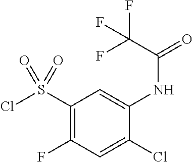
ClS(C1=C(F)C=C(Cl)C(NC(=O)C(F)(F)F)=C1)(=O)=O
